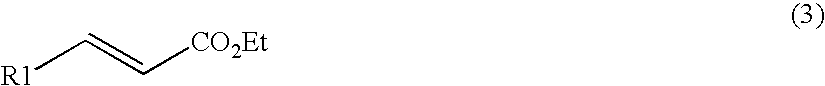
[R1]C=C[CO2Et]
